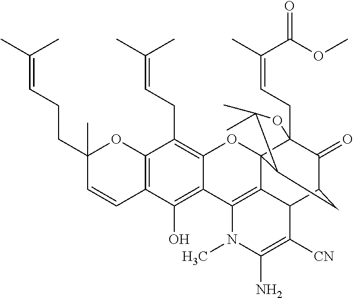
C12=C(C=CC(CCC=C(C)C)(C)O1)C(O)=C1C(=C2CC=C(C)C)OC23C4(CC=C(C)C(OC)=O)C(=O)C(CC2C(C)(C)O4)C2C3=C1N(C)C(N)=C2[CN]
